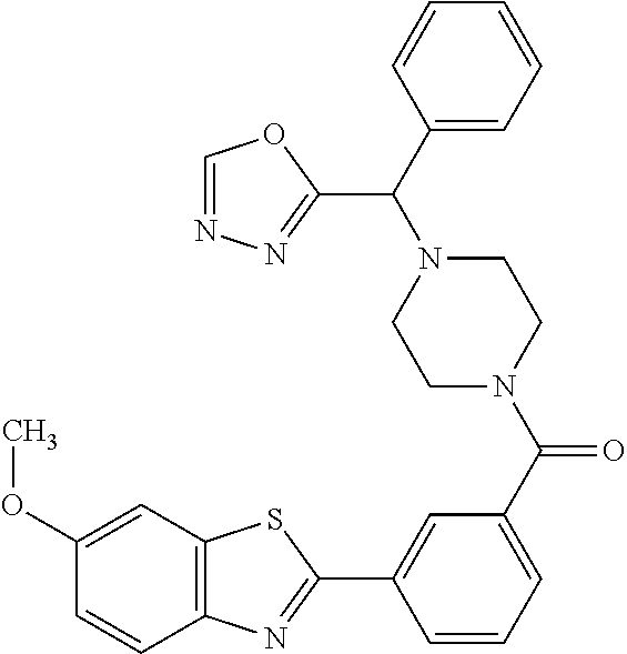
C1=NN=C(C(N2CCN(C(=O)C3=CC=CC(C4=NC5=C(S4)C=C(OC)C=C5)=C3)CC2)C2=CC=CC=C2)O1
